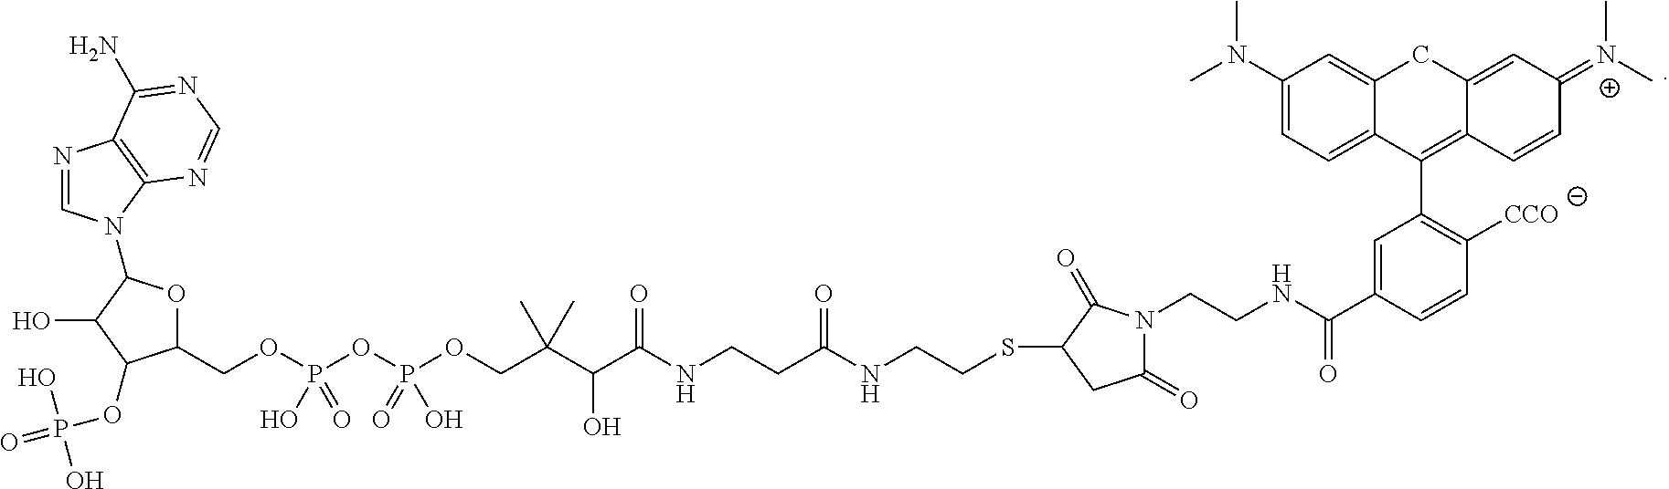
O(P(OP(OCC(C(C(NCCC(NCCSC1CC(=O)N(CCNC(C2=CC(C3=C4C(=CC(=[N+](C)C)C=C4)CC4=CC(N(C)C)=CC=C34)=C([CCO])C=C2)=O)C1=O)=O)=O)O)(C)C)(=O)O)(=O)O)CC1OC(N2C=NC3=C2N=CN=C3N)C(O)C1OP(=O)(O)O
